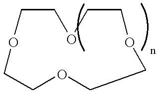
O1CCOCCOCCOCC1
